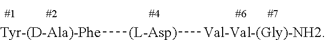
[Tyr-(D-Ala)-Phe][(L-Asp)][Val-Val-(Gly)-NH2]
